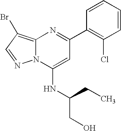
C1(C2=NC3=C(Br)C=NN3C(NC(CO)CC)=C2)=C(Cl)C=CC=C1
